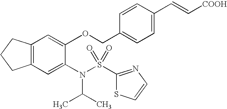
C12=C(C=C(N(C(C)C)S(=O)(=O)C3=NC=CS3)C(OCC3=CC=C(C=C[COOH])C=C3)=C1)CCC2
